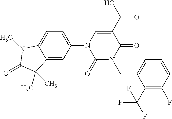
C1(=O)N(CC2=CC=CC(F)=C2C(F)(F)F)C(=O)C(C(O)=O)=CN1C1=CC=C2C(=C1)C(C)(C)C(=O)N2C
